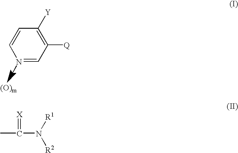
N1=CC([Q])=C([Y])C=C1.CC(N([R2])[R1])=[X]
